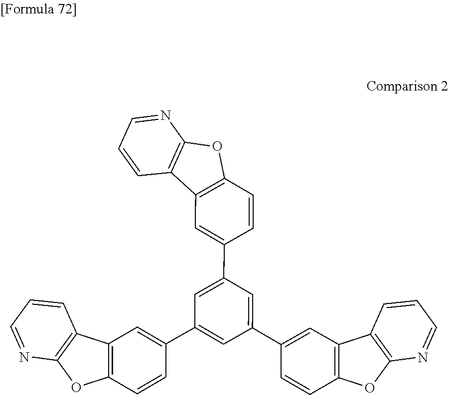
C12=C(OC3=C1C=CC=N3)C=CC(C1=CC(C3=CC4=C(C=C3)OC3=C4C=CC=N3)=CC(C3=CC4=C(C=C3)OC3=C4C=CC=N3)=C1)=C2
